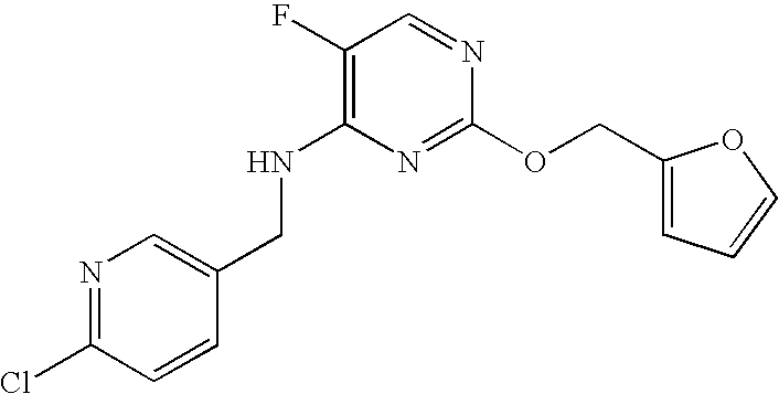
C1(CNC2=C(F)C=NC(OCC3=CC=CO3)=N2)=CN=C(Cl)C=C1
